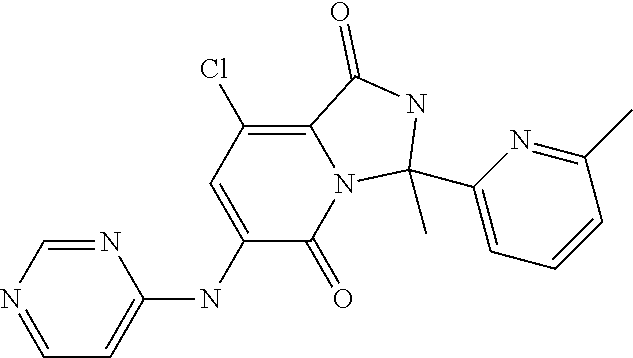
N1=CN=CC=C1NC1=CC(Cl)=C2N(C1=O)C(C)(C1=CC=CC(C)=N1)NC2=O
